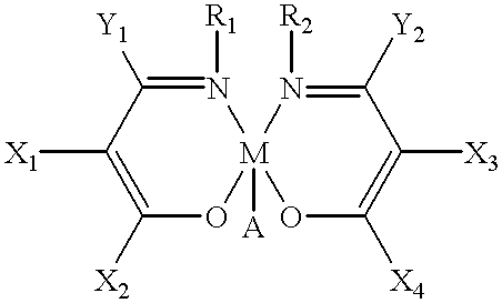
O1[M]2([A])(N([R1])=C([Y1])C([X1])=C1[X2])OC([X4])=C([X3])C([Y2])=N2[R2]
